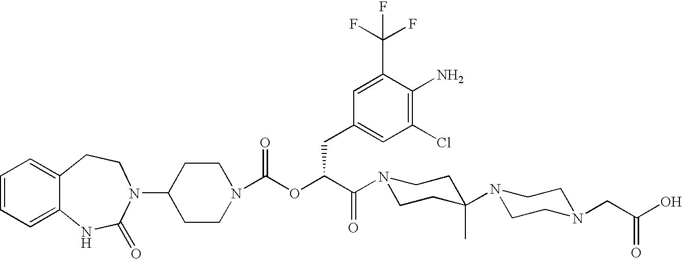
C1(N2C(=O)NC3=CC=CC=C3CC2)CCN(C(OC(C(=O)N2CCC(N3CCN(CC(O)=O)CC3)(C)CC2)CC2=CC(Cl)=C(N)C(C(F)(F)F)=C2)=O)CC1
